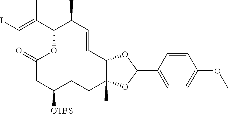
IC=C(C1C(C)C=CC2C(C)(CCC([OTBS])CC(=O)O1)OC(C1=CC=C(OC)C=C1)O2)C
